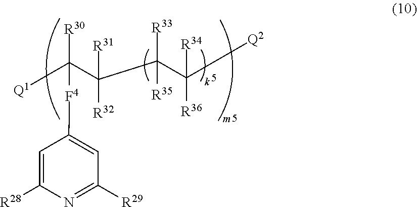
[Q1]C(C(C(C([Q2])([R34])[R36])([R33])[R35])([R31])[R32])([R30])[F4]C1=CC([R29])=NC([R28])=C1
